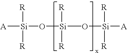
[A][Si](O[Si](O[Si]([A])([R])[R])(C)([R])[R])([R])[R]
